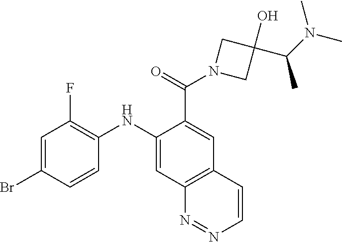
C1=C(Br)C=CC(NC2=CC3=C(C=C2C(=O)N2CC(C(C)N(C)C)(O)C2)C=CN=N3)=C1F
